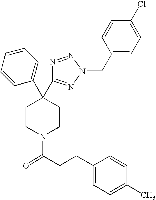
C1(C2(C3=NN(CC4=CC=C(Cl)C=C4)N=N3)CCN(C(CCC3=CC=C(C)C=C3)=O)CC2)=CC=CC=C1
